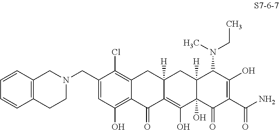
N1(CC2=CC(O)=C3C(=C2Cl)CC2([H])C(=C(O)C4(O)C([H])(C2)C(N(CC)C)C(O)=C(C(N)=O)C4=O)C3=O)CCC2=C(C1)C=CC=C2
